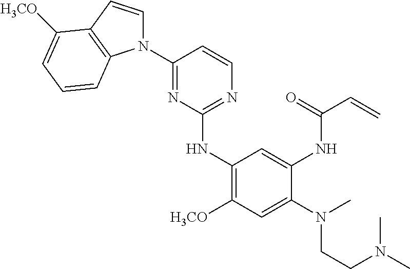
C1(NC2=NC=CC(N3C=CC4=C3C=CC=C4[H3CO])=N2)=C([H3CO])C=C(N(C)CCN(C)C)C(NC(C=C)=O)=C1
